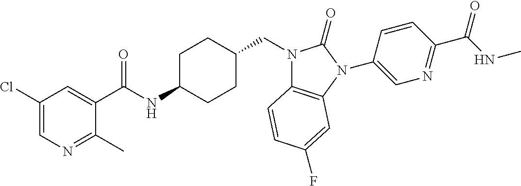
C1(Cl)=CN=C(C)C(C(NC2CCC(CN3C4=C(N(C5=CN=C(C(NC)=O)C=C5)C3=O)C=C(F)C=C4)CC2)=O)=C1
